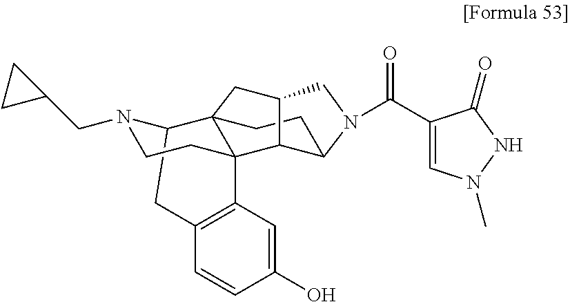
C12CC3=C(C=C(O)C=C3)C3(CCN1CC1CC1)C21CCC2C3C(C1)CN2C(C1=CN(C)NC1=O)=O
